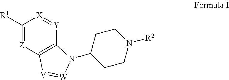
C1([R1])=[Z]C2=C([Y]=[X]1)N(C1CCN([R2])CC1)[W]=[V]2
